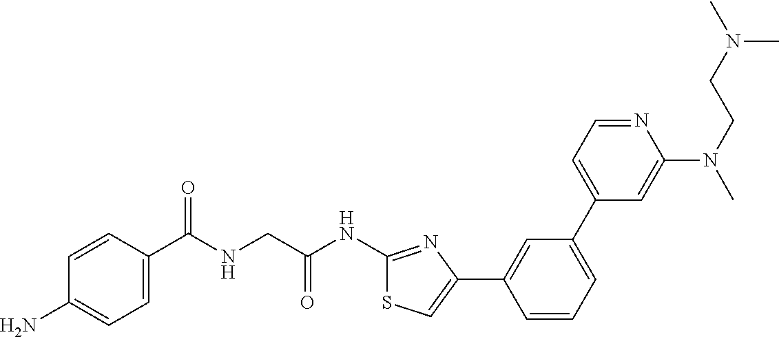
C1=CC(C(NCC(NC2=NC(C3=CC(C4=CC=NC(N(C)CCN(C)C)=C4)=CC=C3)=CS2)=O)=O)=CC=C1N
